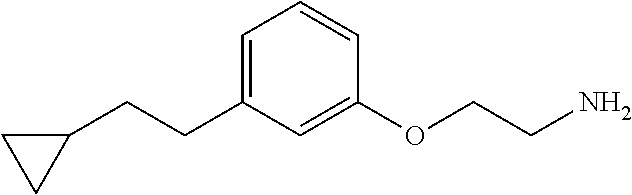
C1=C(CCC2CC2)C=C(OCCN)C=C1
